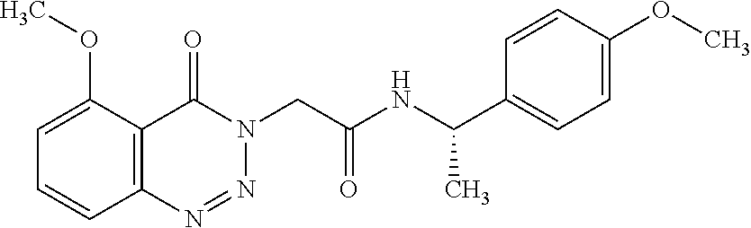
C1=C(OC)C2=C(C=C1)N=NN(CC(NC(C1=CC=C(OC)C=C1)C)=O)C2=O
